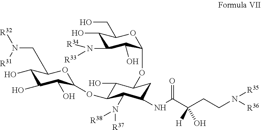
C1(O)C(N([R34])[R33])C(O)C(OC2C(O)C(OC3C(O)C(O)C(O)C(CN([R31])[R32])O3)C(N([R37])[R38])C(NC(C(CCN([R35])[R36])([H])O)=O)C2)OC1CO
